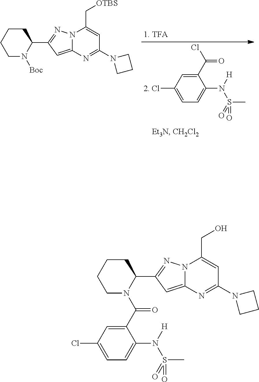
C1(C(Cl)=O)=CC(Cl)=CC=C1N(S(C)(=O)=O)[H].[Boc]N1C(C2=NN3C(=C2)N=C(N2CCC2)C=C3C[OTBS])CCCC1.C1(C(N2C(C3=NN4C(=C3)N=C(N3CCC3)C=C4CO)CCCC2)=O)=CC(Cl)=CC=C1N(S(C)(=O)=O)[H]
